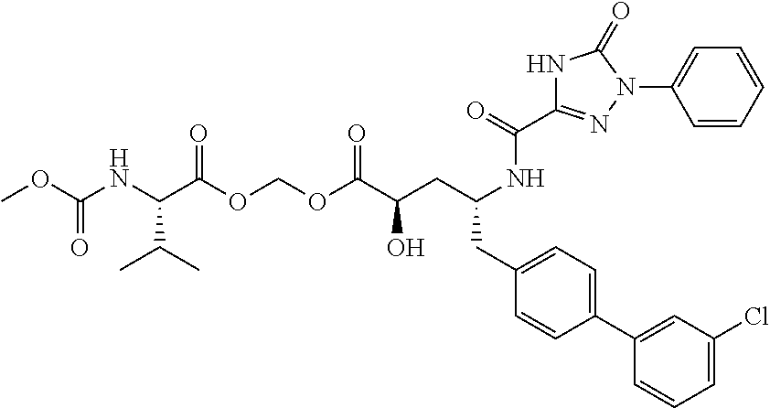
C(C(OCOC(C(CC(CC1=CC=C(C2=CC(Cl)=CC=C2)C=C1)NC(=O)C1=NN(C2=CC=CC=C2)C(=O)N1)O)=O)=O)(NC(OC)=O)C(C)C
